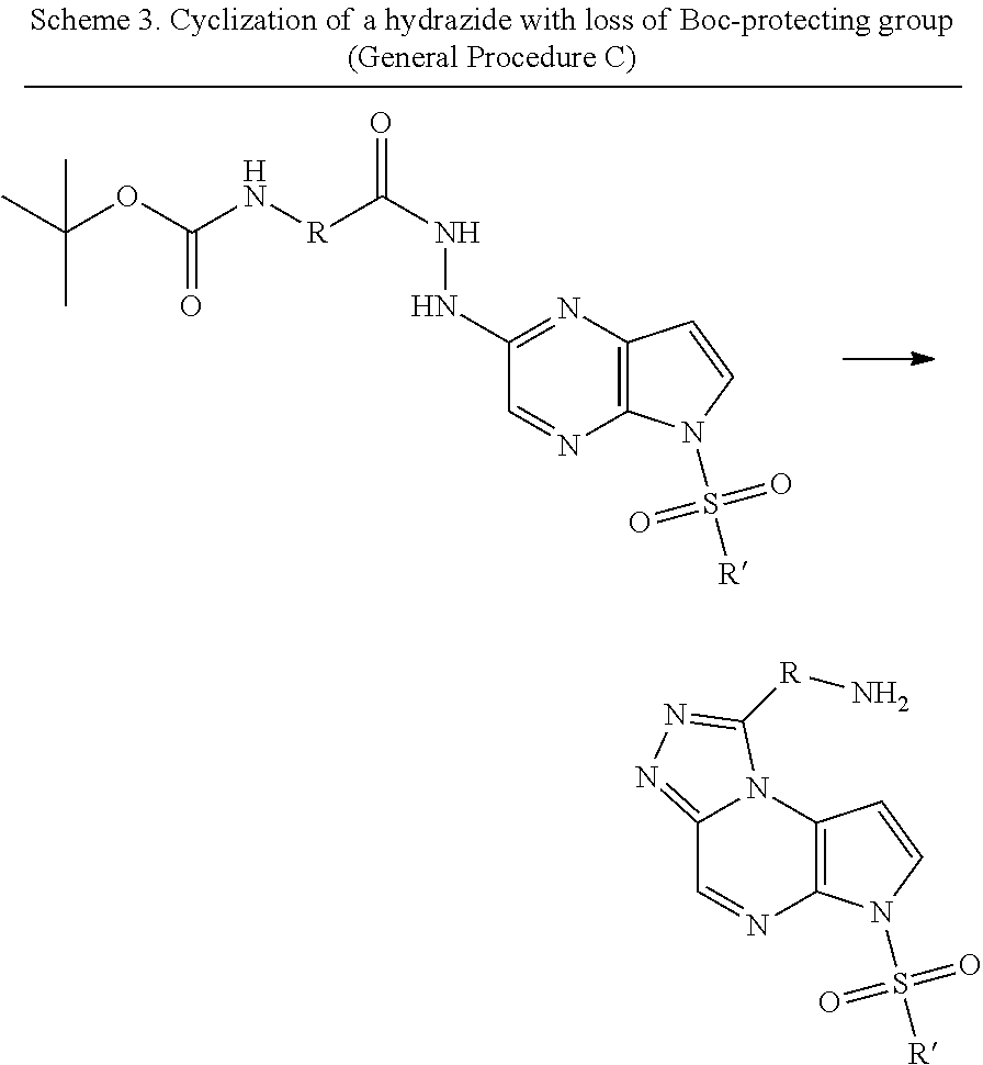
C1(NNC(=O)[R]NC(OC(C)(C)C)=O)=NC2=C(N=C1)N(S([R])(=O)=O)C=C2.C12=NN=C([R]N)N1C1=C(N=C2)N(S([R])(=O)=O)C=C1
